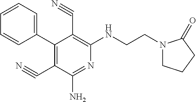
C1(C2=C(C#N)C(N)=NC(NCCN3CCCC3=O)=C2C#N)=CC=CC=C1
